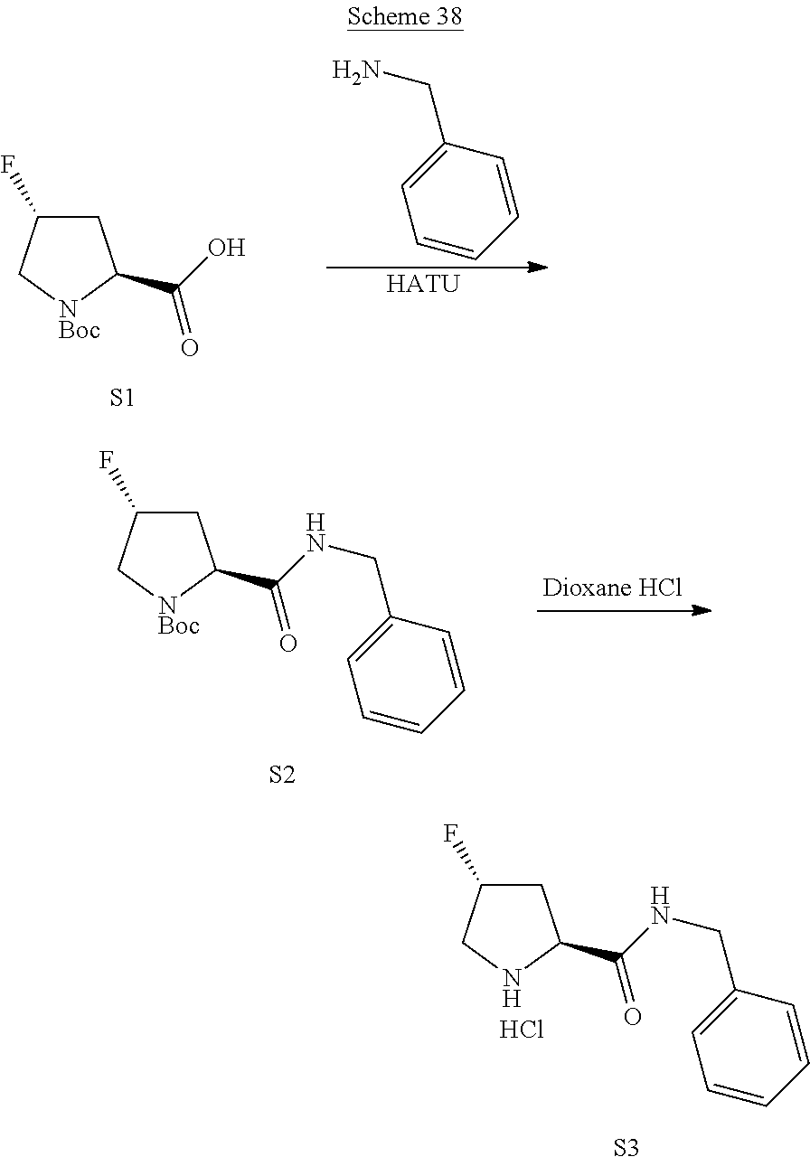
C1C(F)C[NBoc]C1C(O)=O.[S1].NCC1=CC=CC=C1.[HATU].C1C(F)C[NBoc]C1C(NCC1=CC=CC=C1)=O.[S2].C1C(F)CNC1C(NCC1=CC=CC=C1)=O.[S3].Cl
